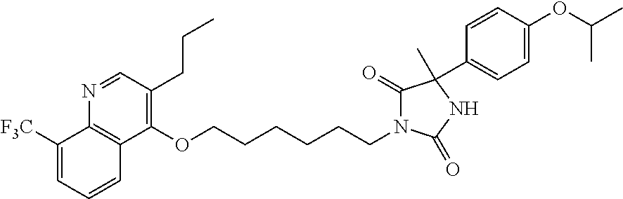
C1([F3C])=CC=CC2=C1N=CC(CCC)=C2OCCCCCCN1C(=O)C(C2=CC=C(OC(C)C)C=C2)(C)NC1=O
